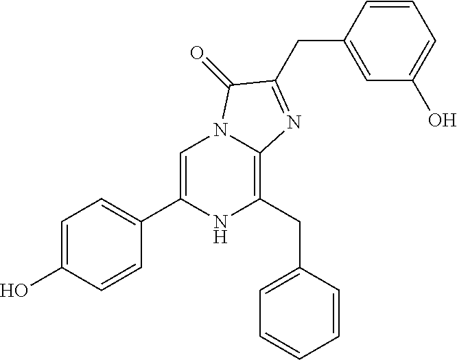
C1=C(O)C=CC(C2=CN3C(=C(CC4=CC=CC=C4)N2)N=C(CC2=CC(O)=CC=C2)C3=O)=C1
